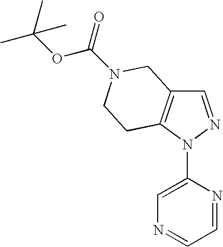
C1=NN(C2=CN=CC=N2)C2=C1CN(C(=O)OC(C)(C)C)CC2
